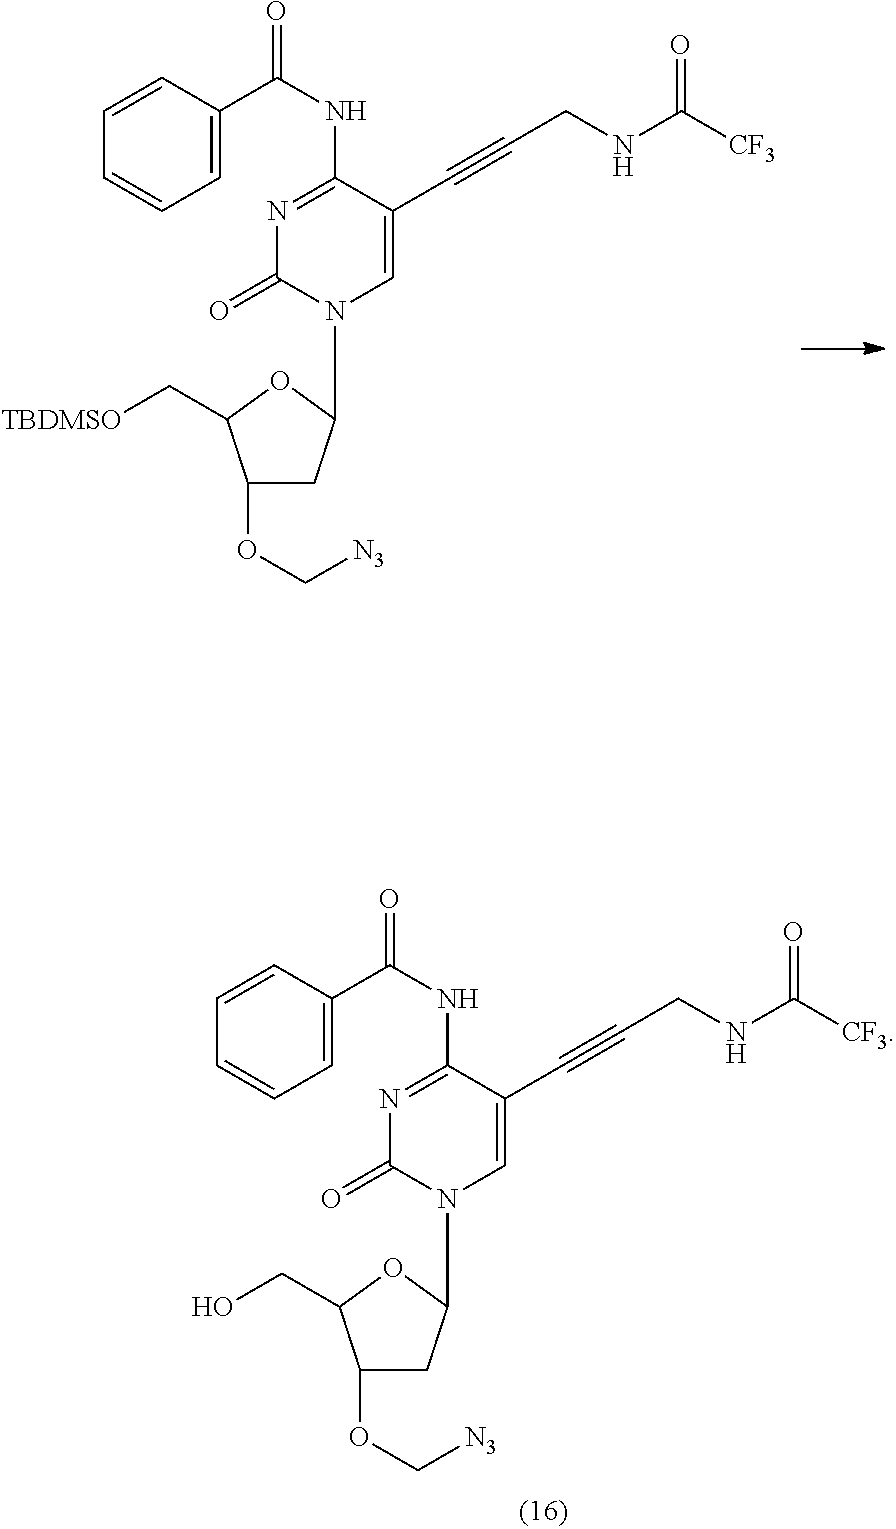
C1(OC[N3])CC(N2C=C(C#CCNC([CF3])=O)C(NC(=O)C3=CC=CC=C3)=NC2=O)OC1C[TBDMSO].C1(OC[N3])CC(N2C=C(C#CCNC([CF3])=O)C(NC(=O)C3=CC=CC=C3)=NC2=O)OC1CO
